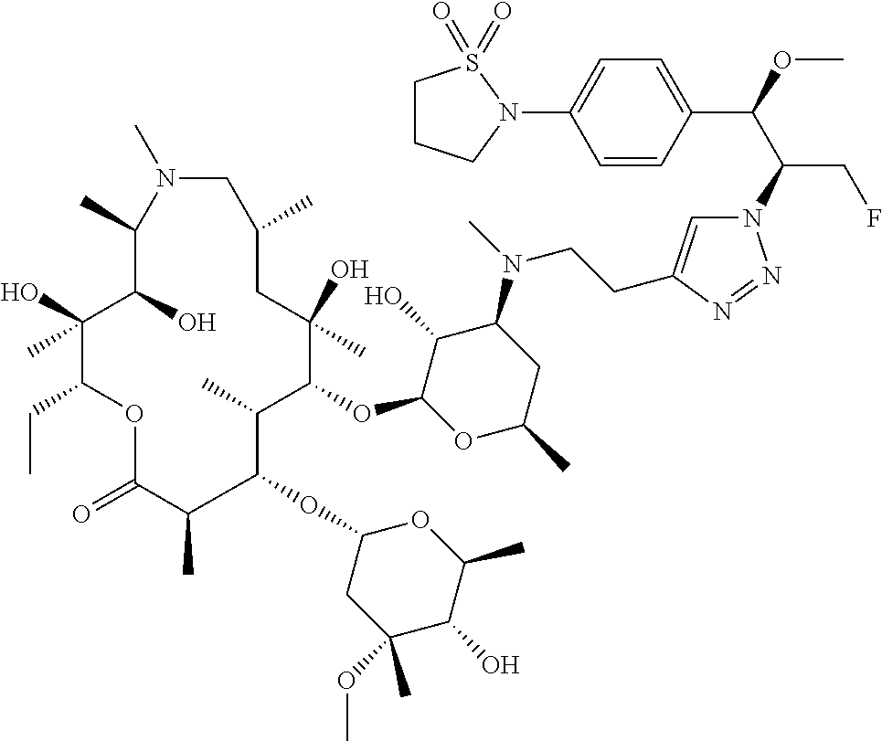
N1=NN(C(C(C2=CC=C(N3S(=O)(=O)CCC3)C=C2)OC)CF)C=C1CCN(C1C(O)C(OC2C(C)C(OC3CC(OC)(C)C(O)C(C)O3)C(C)C(=O)OC(CC)C(O)(C)C(O)C(C)N(C)CC(C)CC2(O)C)OC(C)C1)C
